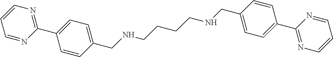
C1=CC(CNCCCCNCC2=CC=C(C3=NC=CC=N3)C=C2)=CC=C1C1=NC=CC=N1
